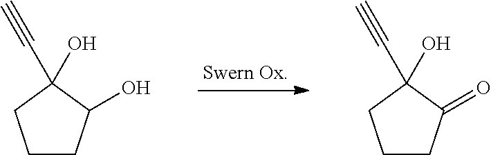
C1CC(O)C(O)(C#C)C1.C1CC(=O)C(O)(C#C)C1
